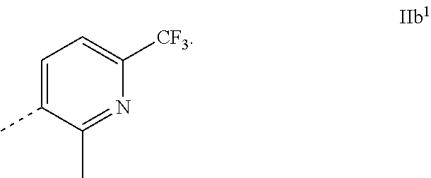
C1=C(C)C(C)=NC([CF3])=C1
